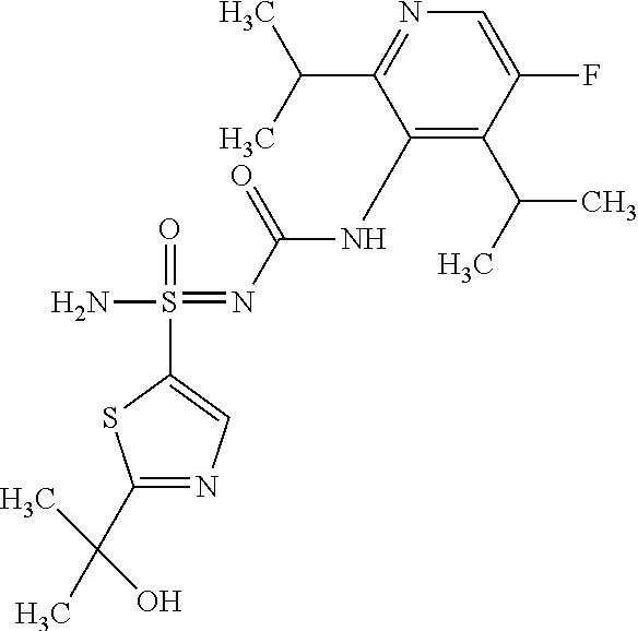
C1(C(C)(C)O)=NC=C(S(=O)(=NC(NC2=C(C(C)C)C(F)=CN=C2C(C)C)=O)N)S1
